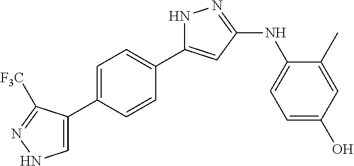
N1C(C2=CC=C(C3=CNN=C3[F3C])C=C2)=CC(NC2=CC=C(O)C=C2C)=N1
